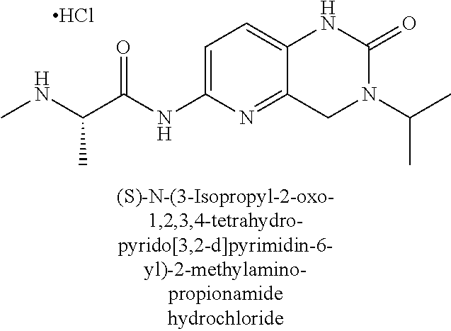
N1C2=CC=C(NC(C(NC)C)=O)N=C2CN(C(C)C)C1=O.Cl
